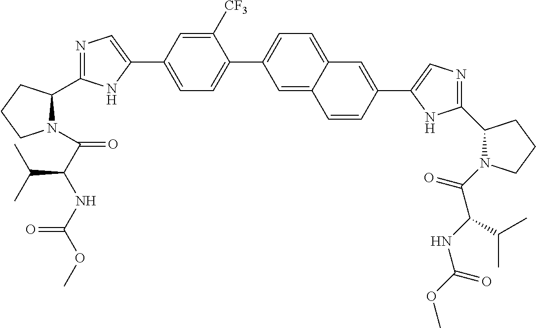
C1=C(C2=CN=C(C3N(C(C(NC(OC)=O)C(C)C)=O)CCC3)N2)C=C([CF3])C(C2=CC=C3C(=C2)C=CC(C2=CN=C(C4N(C(C(NC(OC)=O)C(C)C)=O)CCC4)N2)=C3)=C1
